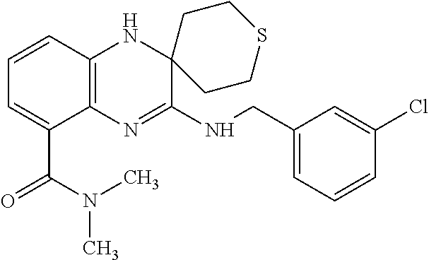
C12=C(N=C(NCC3=CC=CC(Cl)=C3)C3(N1)CCSCC3)C(C(N(C)C)=O)=CC=C2
